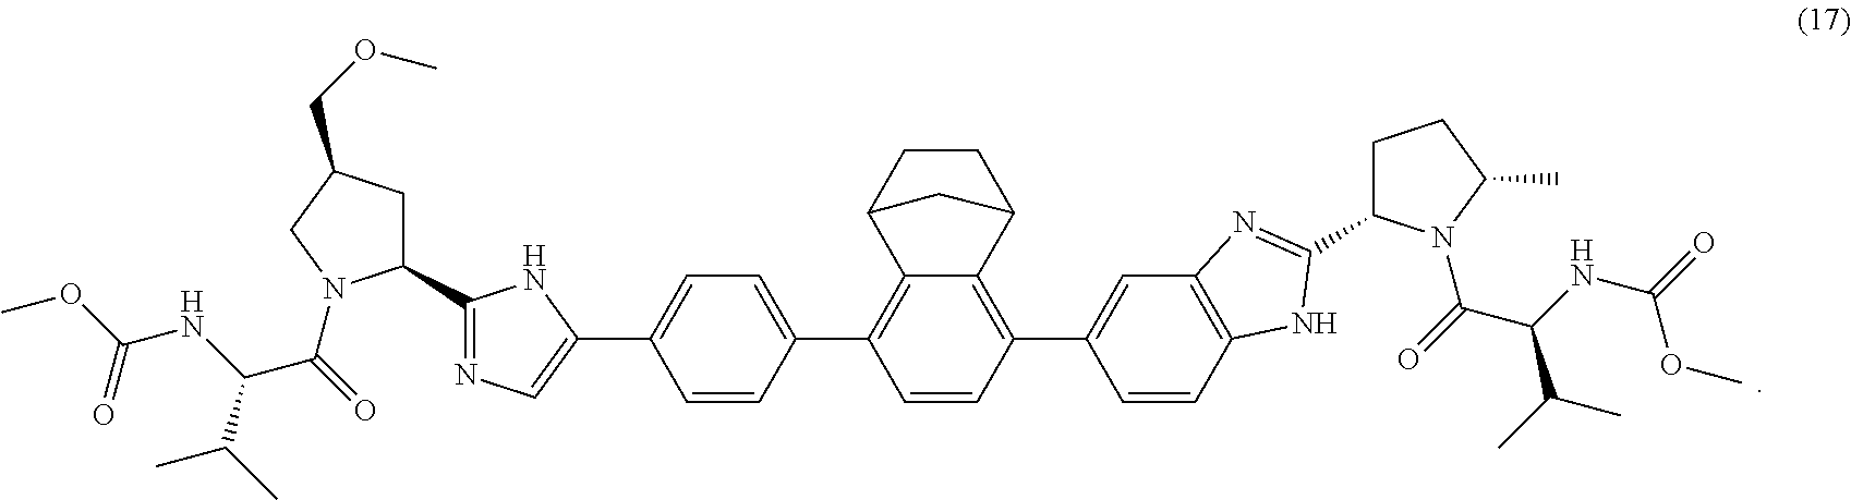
C12=C(C=C(C3=C4C(=C(C5=CC=C(C6=CN=C(C7CC(COC)CN7C(=O)C(NC(OC)=O)C(C)C)N6)C=C5)C=C3)C3CCC4C3)C=C1)N=C(C1CCC(C)N1C(=O)C(NC(=O)OC)C(C)C)N2
